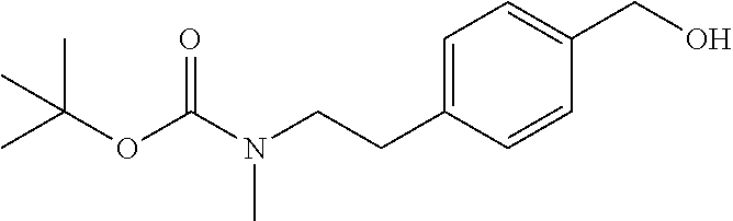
C1=C(CCN(C(OC(C)(C)C)=O)C)C=CC(CO)=C1
